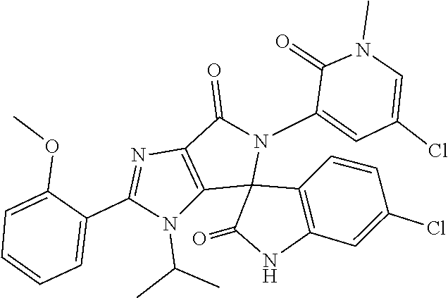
C1=CC(Cl)=CC2=C1C1(C(=O)N2)C2=C(N=C(C3=CC=CC=C3OC)N2C(C)C)C(=O)N1C1=CC(Cl)=CN(C)C1=O
